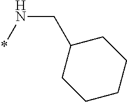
N(CC1CCCCC1)*
